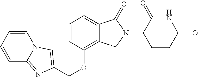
C1=CC(OCC2=CN3C=CC=CC3=N2)=C2C(=C1)C(=O)N(C1CCC(=O)NC1=O)C2
